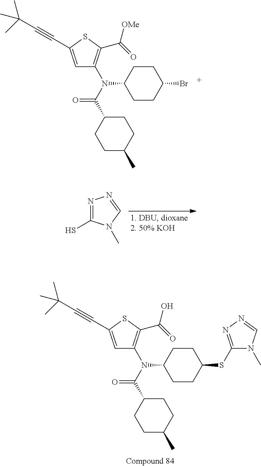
C1=C(C#CC(C)(C)C)SC(C(=O)[OMe])=C1N(C(C1CCC(C)CC1)=O)C1CCC(Br)CC1.N1=C(S)N(C)C=N1.C1=C(C#CC(C)(C)C)SC(C(=O)O)=C1N(C(C1CCC(C)CC1)=O)C1CCC(SC2=NN=CN2C)CC1
